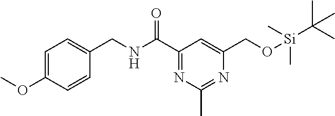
C1=C(OC)C=CC(CNC(C2=NC(C)=NC(CO[Si](C(C)(C)C)(C)C)=C2)=O)=C1
